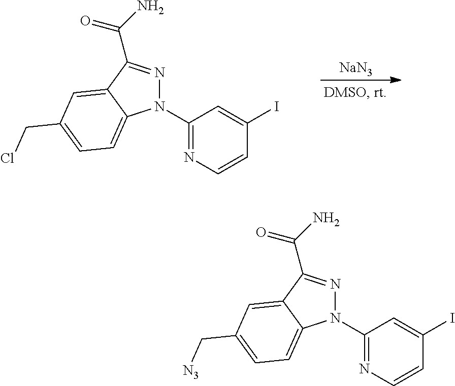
C1(N2N=C(C(=O)N)C3=CC(C[N3])=CC=C23)=NC=CC(I)=C1.C1(N2N=C(C(=O)N)C3=CC(CCl)=CC=C23)=NC=CC(I)=C1.[NaN3]
